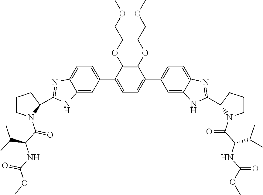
C1(C2=CC=C3C(=C2)NC(C2N(C(=O)C(C(C)C)NC(=O)OC)CCC2)=N3)=CC=C(C2=CC=C3C(=C2)NC(C2CCCN2C(C(NC(=O)OC)C(C)C)=O)=N3)C(OCCOC)=C1OCCOC
